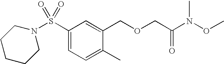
S(C1=CC=C(C)C(COCC(N(OC)C)=O)=C1)(=O)(=O)N1CCCCC1
